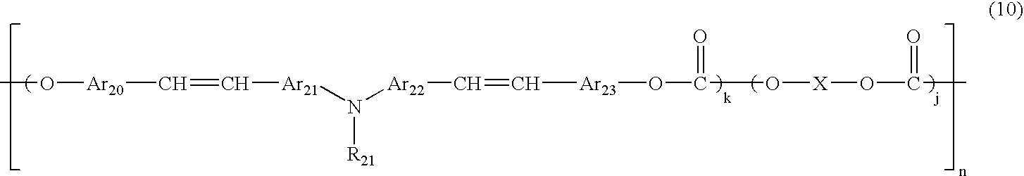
N([R21])([Ar21]C=C[Ar20]OC)[Ar22]C=C[Ar23]OC(O[X]OC(C)=O)=O
